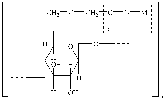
CCCC1([H])C(O)([H])C([H])(O)C([H])(COCC)OC1([H])COCC(O[M])=O
